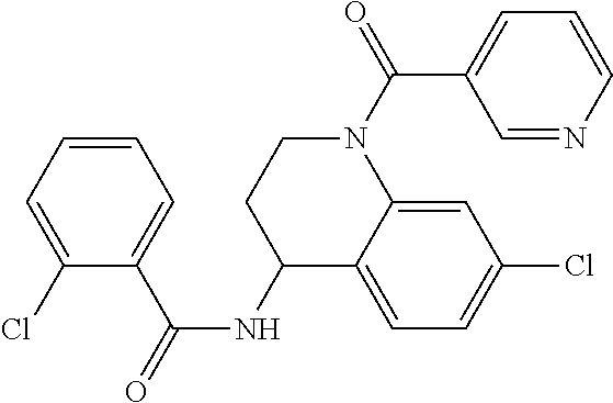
C1=CC=C(C(NC2C3=CC=C(Cl)C=C3N(C(C3=CC=CN=C3)=O)CC2)=O)C(Cl)=C1
